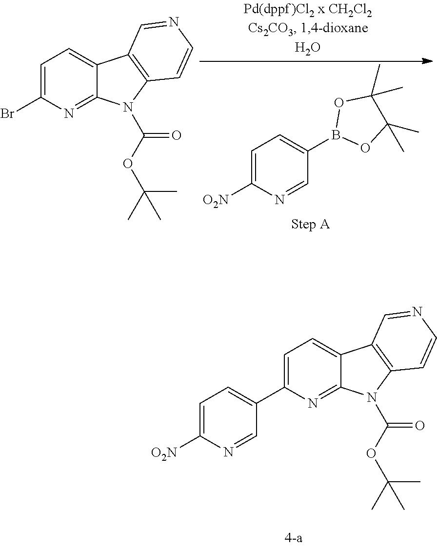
C1=C(C2=CC=C([O2N])N=C2)N=C2C(=C1)C1=C(N2C(OC(C)(C)C)=O)C=CN=C1.C1=C([O2N])N=CC(B2OC(C)(C)C(C)(C)O2)=C1.C1=C(Br)N=C2C(=C1)C1=C(N2C(OC(C)(C)C)=O)C=CN=C1
